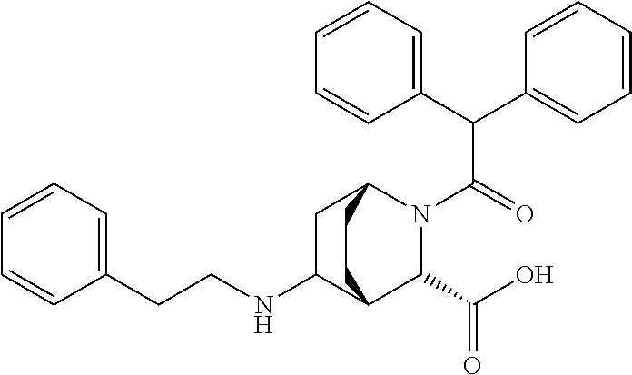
N(C1C2C(C(O)=O)N(C(C(C3=CC=CC=C3)C3=CC=CC=C3)=O)C(C1)CC2)CCC1=CC=CC=C1
